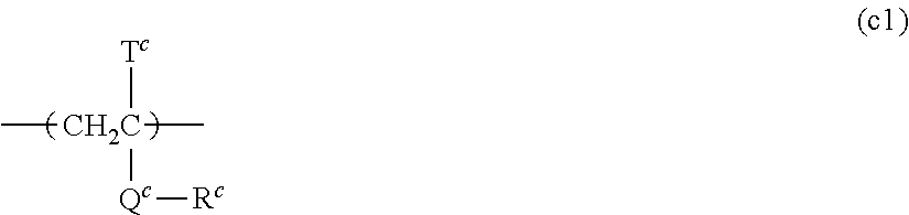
C[CH2C]([Tc])([Qc][Rc])C
